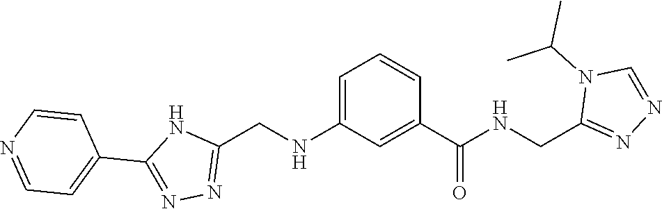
C1=NC=CC(C2=NN=C(CNC3=CC=CC(C(=O)NCC4=NN=CN4C(C)C)=C3)N2)=C1
